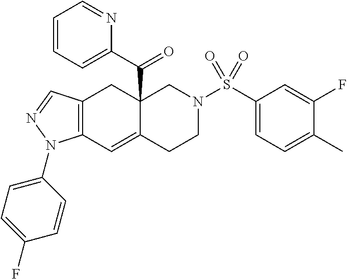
C12=C(C=C3C(C(C4=CC=CC=N4)=O)(C1)CN(S(C1=CC=C(C)C(F)=C1)(=O)=O)CC3)N(C1=CC=C(F)C=C1)N=C2
